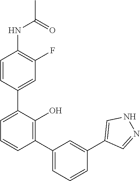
N(C1=C(F)C=C(C2=CC=CC(C3=CC=CC(C4=CNN=C4)=C3)=C2O)C=C1)C(C)=O
